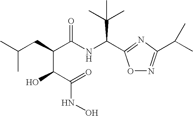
O1N=C(C(C)C)N=C1C(NC(C(CC(C)C)C(C(=O)NO)O)=O)C(C)(C)C
